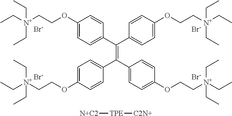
C1(OCC[N+](CC)(CC)CC)=CC=C(C(C2=CC=C(OCC[N+](CC)(CC)CC)C=C2)=C(C2=CC=C(OCC[N+](CC)(CC)CC)C=C2)C2=CC=C(OCC[N+](CC)(CC)CC)C=C2)C=C1.[Br-].[Br-].[Br-].[Br-].[N+C2][TPE][C2N+]
